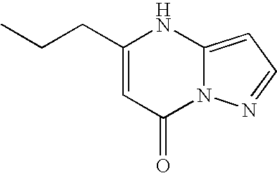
C(C1=CC(=O)N2C(=CC=N2)N1)CC
